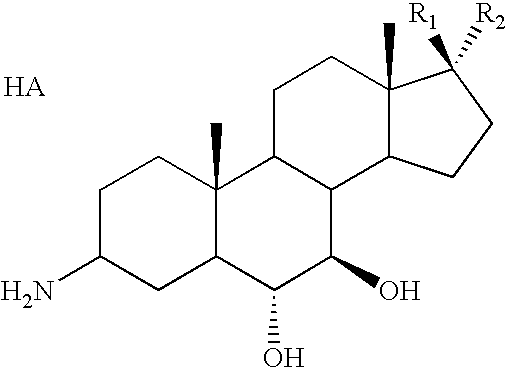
C1C(N)CC2C(C)(C1)C1C(C(O)C2O)C2C(C)(CC1)C([R2])([R1])CC2
